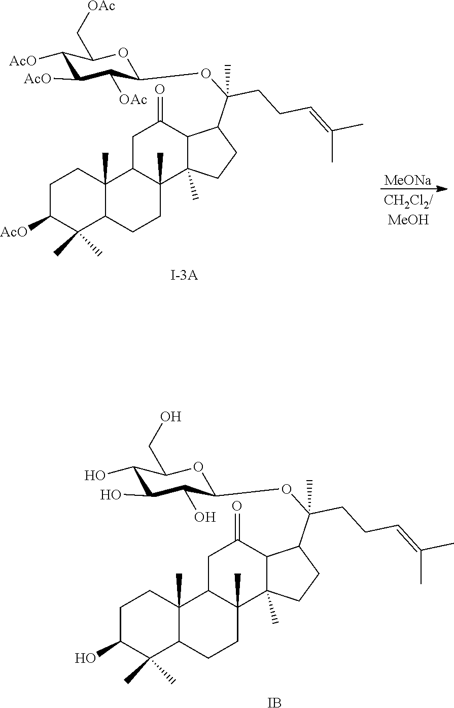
C1C(O)C(C)(C)C2C(C)(C1)C1C(C)(CC2)C2(C)C(C(=O)C1)C(C(OC1C(O)C(O)C(O)C(CO)O1)(CCC=C(C)C)C)CC2.[IB].C1C([AcO])C(C)(C)C2C(C)(C1)C1C(C)(CC2)C2(C)C(C(=O)C1)C(C(OC1C([OAc])C([AcO])C([AcO])C(C[OAc])O1)(CCC=C(C)C)C)CC2.[MeONa].[CH2Cl2/MeOH]
